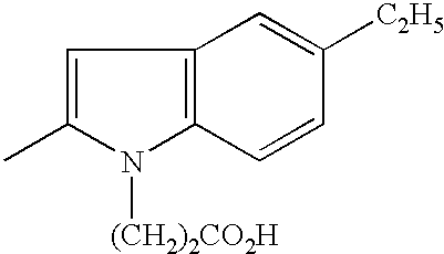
C1=C(C)N([(CH2)2CO2H])C2=C1C=C([C2H5])C=C2
